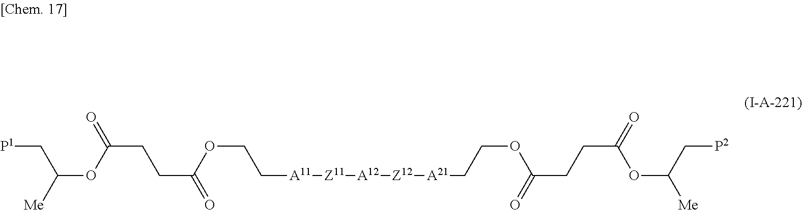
C([P1])C(OC(CCC(=O)OCC[A11][Z11][A12][Z12][A21]CCOC(=O)CCC(OC(C[P2])[Me])=O)=O)[Me]
